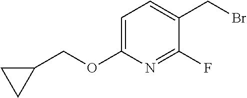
C1=C(OCC2CC2)N=C(F)C(CBr)=C1
